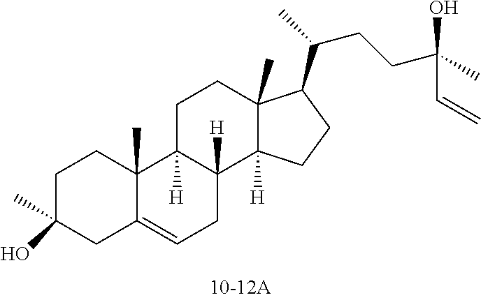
C1C(C)(O)CC2=CCC3([H])C([H])(C2(C)C1)CCC1(C)C3([H])CCC1C(CCC(C)(C=C)O)C
